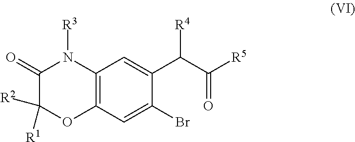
C12=C(C=C(Br)C(C([R4])C(=O)[R5])=C1)OC([R2])([R1])C(=O)N2[R3]
